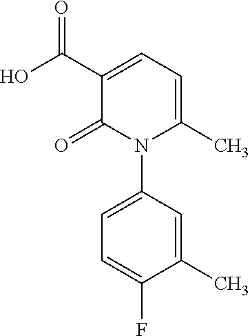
C1=C(N2C(C)=CC=C(C(O)=O)C2=O)C=C(C)C(F)=C1
